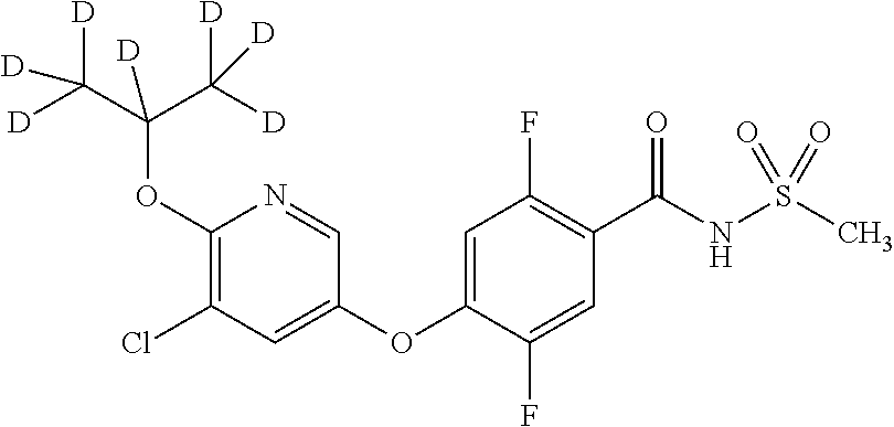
C1(OC(C([D])([D])[D])(C([D])([D])[D])[D])=C(Cl)C=C(OC2=CC(F)=C(C(NS(C)(=O)=O)=O)C=C2F)C=N1
